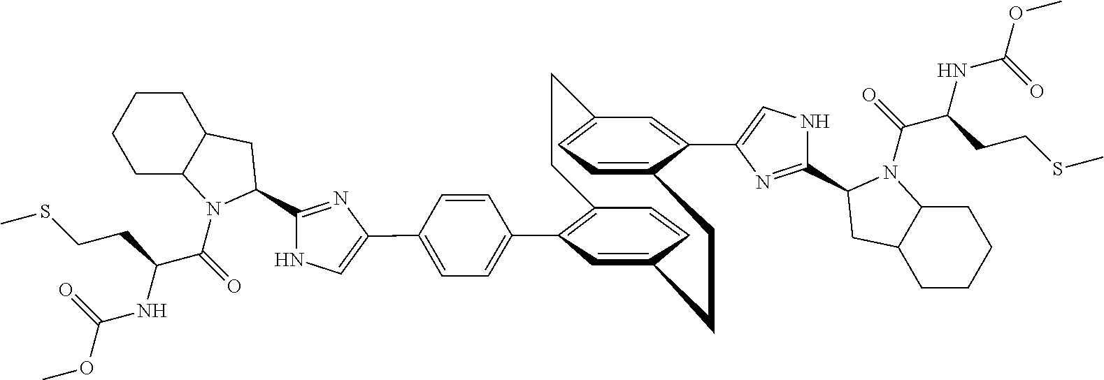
C12=C(C3=CC=C(C4=CNC(C5N(C(=O)C(NC(OC)=O)CCSC)C6CCCCC6C5)=N4)C=C3)C=C(C=C1)CCC1=CC=C(C=C1C1=CNC(C3N(C(=O)C(NC(OC)=O)CCSC)C4CCCCC4C3)=N1)CC2
